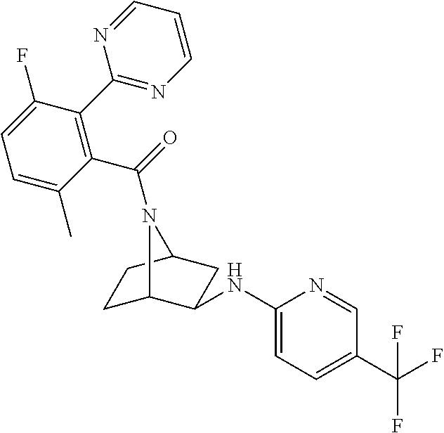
C1(NC2C3CCC(C2)N3C(=O)C2=C(C3=NC=CC=N3)C(F)=CC=C2C)=CC=C(C(F)(F)F)C=N1
